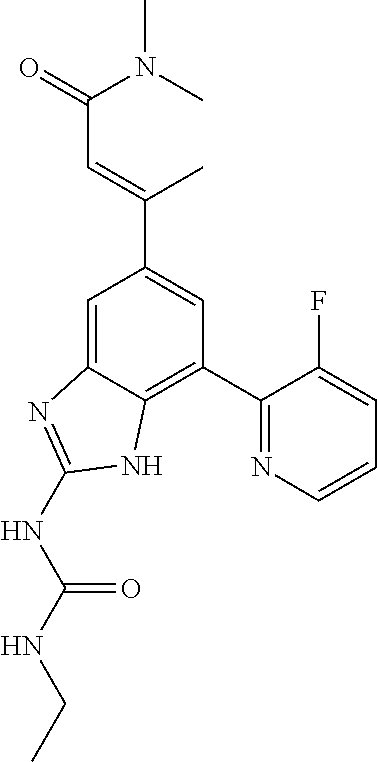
C1=C2C(=C(C3=NC=CC=C3F)C=C1C(=CC(=O)N(C)C)C)NC(NC(NCC)=O)=N2
